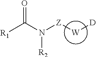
[R1]C(N([Z][W][D])[R2])=O
